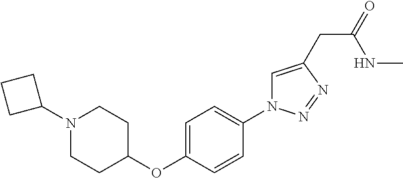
N1(C2CCC2)CCC(OC2=CC=C(N3C=C(CC(=O)NC)N=N3)C=C2)CC1
